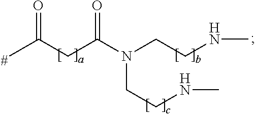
CC(CC(=O)N(CCNC)CCNC)=O
